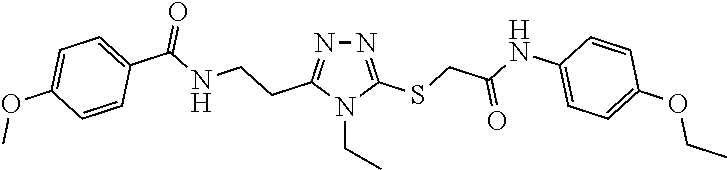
N1=C(SCC(NC2=CC=C(OCC)C=C2)=O)N(CC)C(CCNC(C2=CC=C(OC)C=C2)=O)=N1
